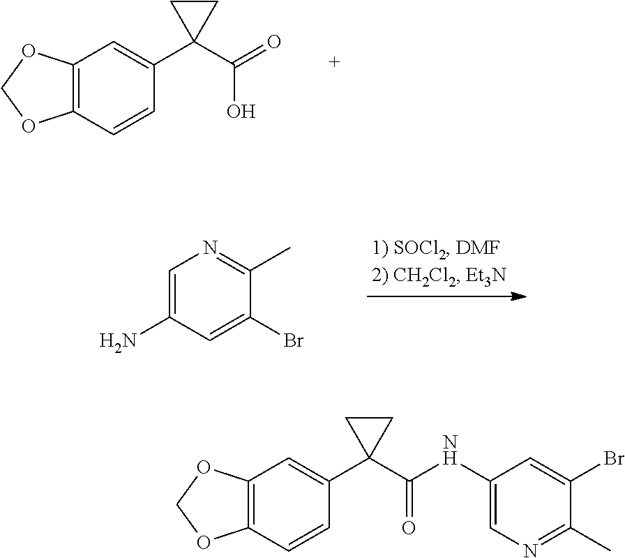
C12=C(C=CC(C3(C(O)=O)CC3)=C1)OCO2.NC1=CN=C(C)C(Br)=C1.C12=C(C=CC(C3(C(=O)NC4=CN=C(C)C(Br)=C4)CC3)=C1)OCO2
